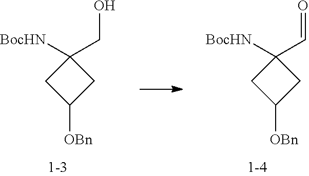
C1([OBn])CC([BocHN])(CO)C1.C1([OBn])CC([BocHN])(C=O)C1
